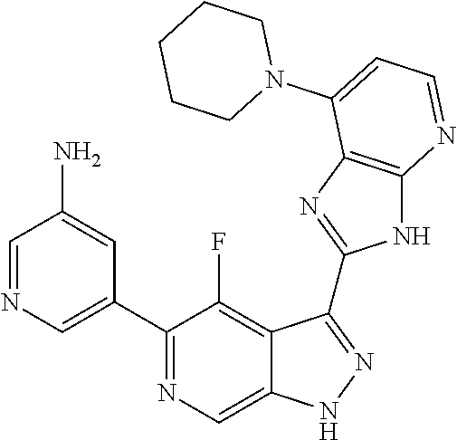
C1=NC=C(C2=NC=C3C(=C2F)C(C2=NC4=C(N2)N=CC=C4N2CCCCC2)=NN3)C=C1N
